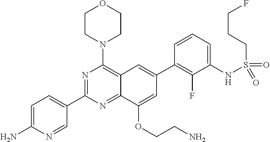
C12=NC(C3=CC=C(N)N=C3)=NC(N3CCOCC3)=C1C=C(C1=C(F)C(NS(CCCF)(=O)=O)=CC=C1)C=C2OCCN
